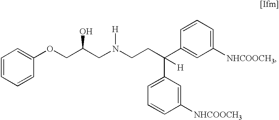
C1=CC=CC(OCC(CN(CCC(C2=CC([NHCOOCH3])=CC=C2)(C2=CC=CC([NHCOOCH3])=C2)[H])[H])O)=C1
